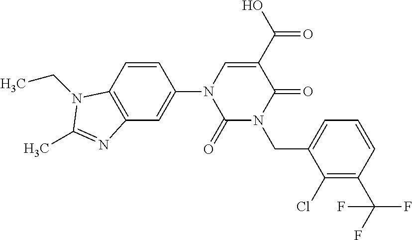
C1(=O)N(CC2=CC=CC(C(F)(F)F)=C2Cl)C(=O)C(C(O)=O)=CN1C1=CC2=C(C=C1)N(CC)C(C)=N2
